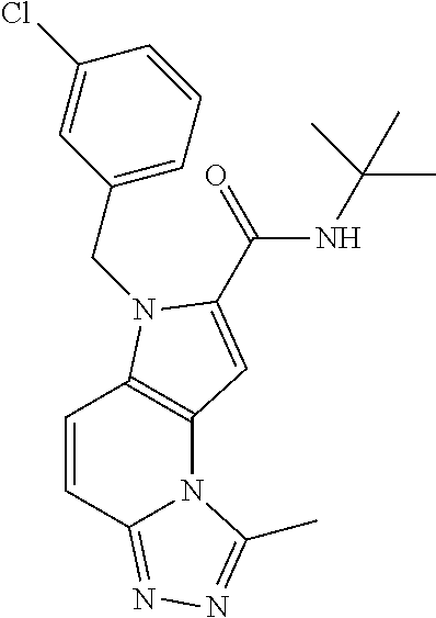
C12=C(N(CC3=CC=CC(Cl)=C3)C(C(NC(C)(C)C)=O)=C1)C=CC1=NN=C(C)N21
